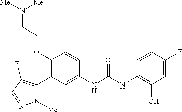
C1(OCCN([Me])[Me])=C(C2=C(F)C=NN2[Me])C=C(NC(=O)NC2=C(O)C=C(F)C=C2)C=C1
